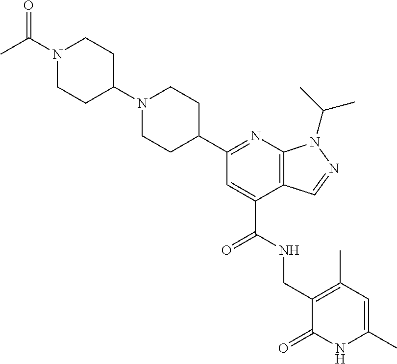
C1(C2=NC3=C(C(C(NCC4=C(C)C=C(C)NC4=O)=O)=C2)C=NN3C(C)C)CCN(C2CCN(C(C)=O)CC2)CC1
